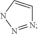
N1=NNC=C1
